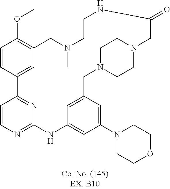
C1=CC2=NC(=N1)NC1=CC(N3CCOCC3)=CC(=C1)CN1CCN(CC1)CC(=O)NCCN(C)CC1=C(OC)C=CC2=C1
